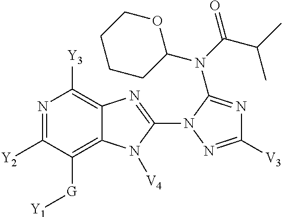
N1=C([Y2])C([G][Y1])=C2C(=C1[Y3])N=C(N1N=C([V3])N=C1N(C(C(C)C)=O)C1OCCCC1)N2[V4]
